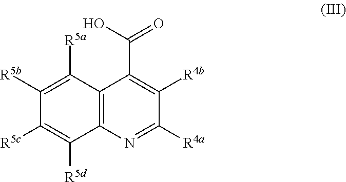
C12=C(N=C([R4a])C([R4b])=C1C(=O)O)C([R5d])=C([R5c])C([R5b])=C2[R5a]
